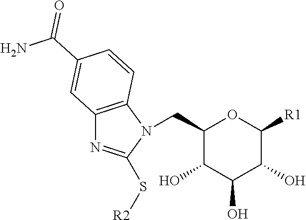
N1=C(S[R2])N(CC2C(O)C(O)C(O)C([R1])O2)C2=C1C=C(C(N)=O)C=C2
